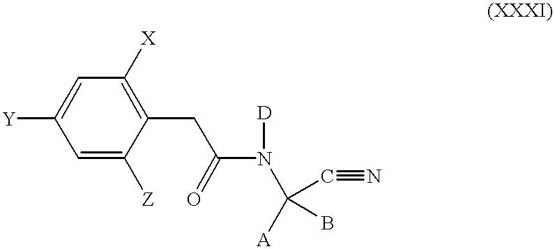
C1=C([Z])C(CC(=O)N([D])C(C#N)(B)[A])=C([X])C=C1[Y]
